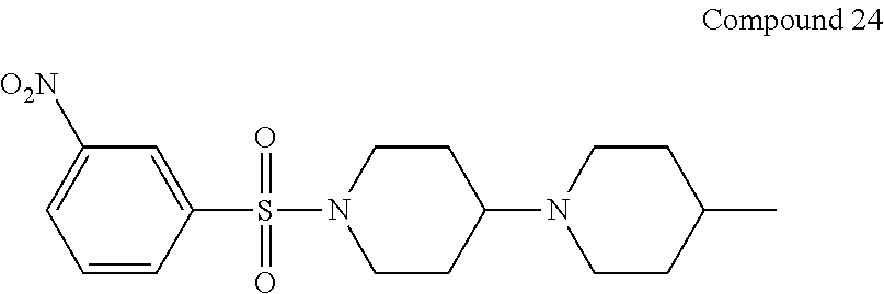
C1([O2N])=CC=CC(S(=O)(=O)N2CCC(N3CCC(C)CC3)CC2)=C1
